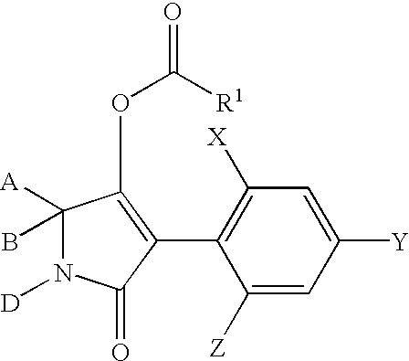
C1([Z])=CC([Y])=CC([X])=C1C1=C(OC(=O)[R1])C(B)([A])N([D])C1=O
